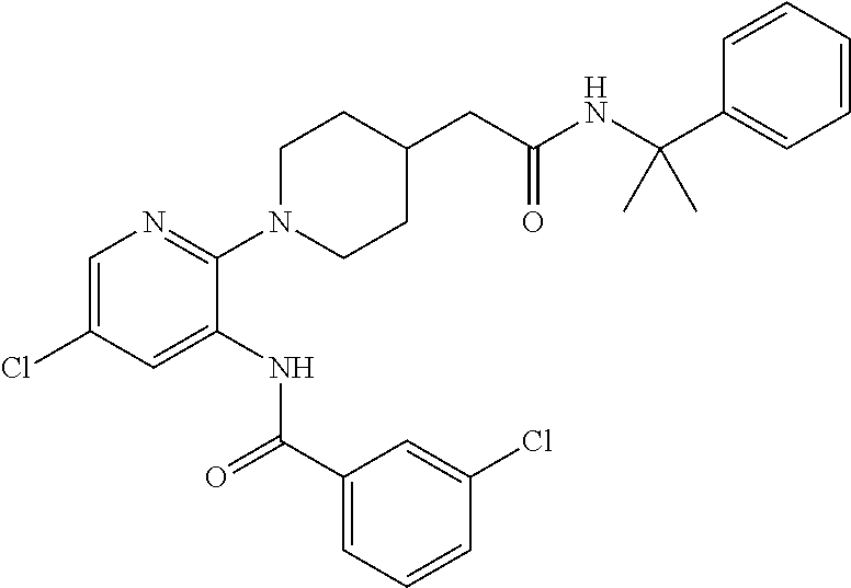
C1=C(Cl)C=C(NC(C2=CC=CC(Cl)=C2)=O)C(N2CCC(CC(=O)NC(C3=CC=CC=C3)(C)C)CC2)=N1
